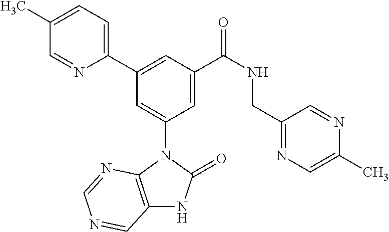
C1(C)=CC=C(C2=CC(C(NCC3=NC=C(C)N=C3)=O)=CC(N3C4=C(NC3=O)C=NC=N4)=C2)N=C1
